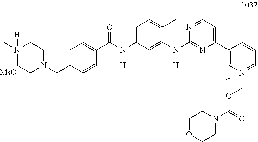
[MsO].C1CN(CC2=CC=C(C(=O)N(C3=CC=C(C)C(N(C4=NC(C5=CN(COC(N6CCOCC6)=O)=CC=C5)=CC=N4)[H])=C3)[H])C=C2)CC[N+]1(C)[H].[-I]
